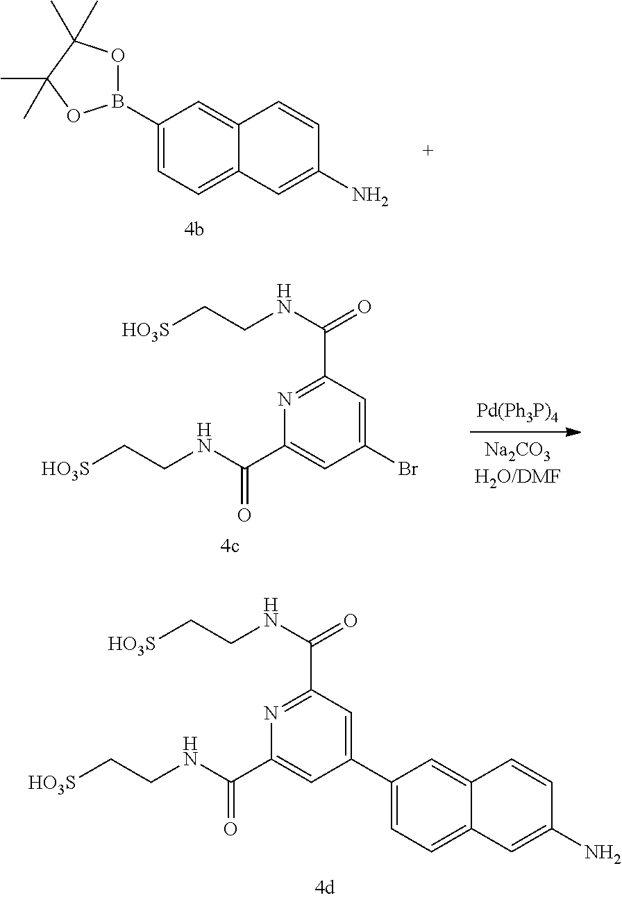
N1=C(C(NCC[HO3S])=O)C=C(C2=CC=C3C(=C2)C=CC(N)=C3)C=C1C(NCC[HO3S])=O.B1(C2=CC=C3C(=C2)C=CC(N)=C3)OC(C)(C)C(C)(C)O1.N1=C(C(NCC[HO3S])=O)C=C(Br)C=C1C(NCC[HO3S])=O
